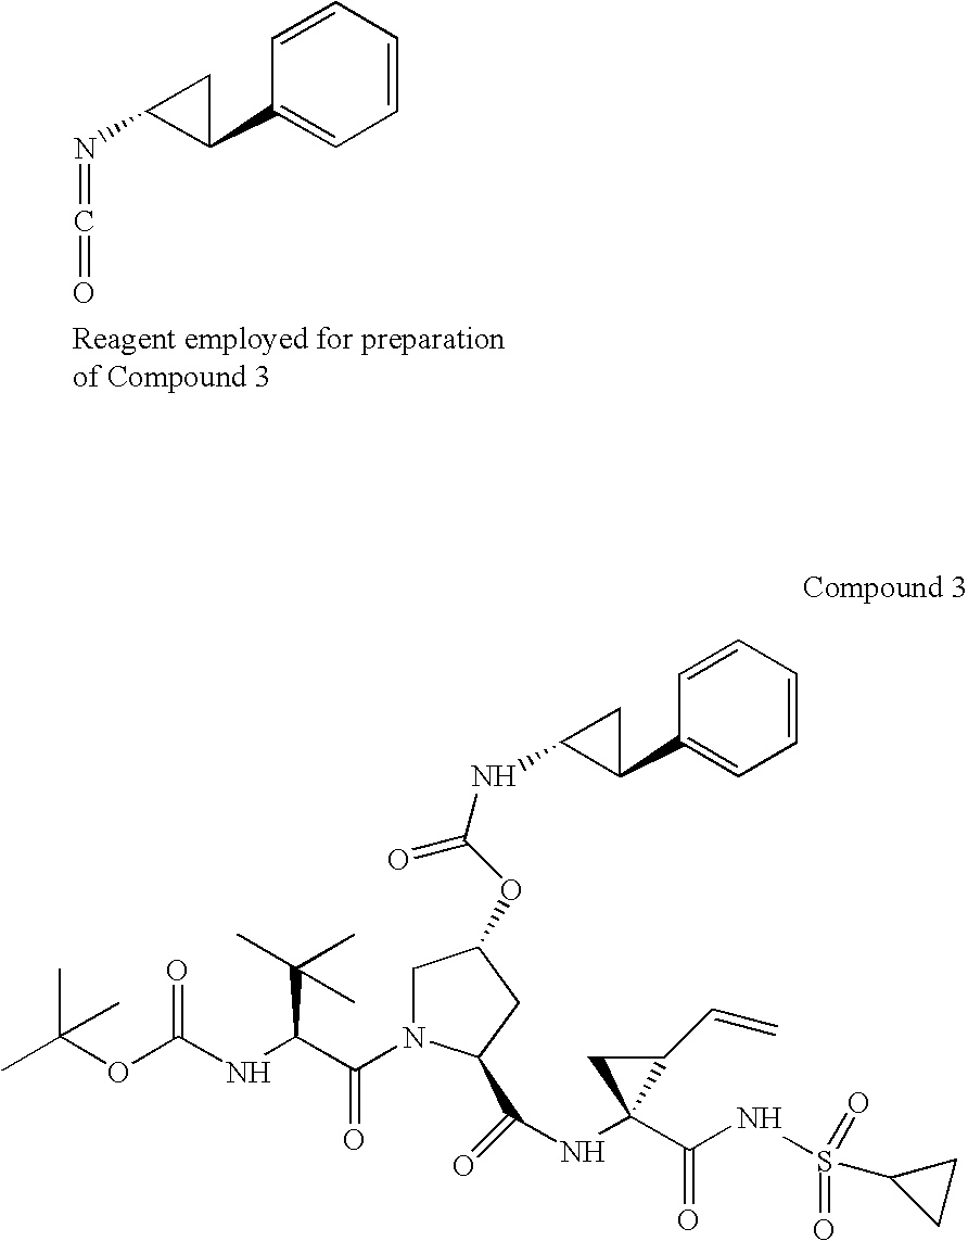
C1(N=C=O)C(C2=CC=CC=C2)C1.CC(OC(NC(C(N1CC(OC(NC2C(C3=CC=CC=C3)C2)=O)CC1C(=O)NC1(C(NS(=O)(=O)C2CC2)=O)C(C=C)C1)=O)C(C)(C)C)=O)(C)C
